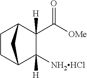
C(=O)(C1([H])C([NH2HCl])([H])C2CCC1C2)[OMe]
